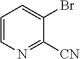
C1=CN=C([CN])C(Br)=C1
